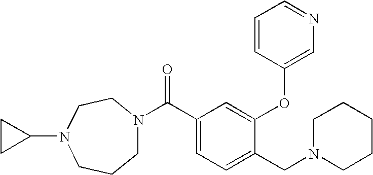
C1N(C(C2=CC=C(CN3CCCCC3)C(OC3=CN=CC=C3)=C2)=O)CCN(C2CC2)CC1
